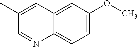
C1(C)=CC2=CC(OC)=CC=C2N=C1
